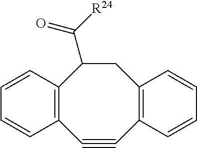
C1=CC2=C(C=C1)C#CC1=C(CC2C([R24])=O)C=CC=C1
